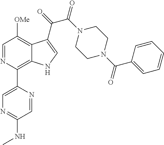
C1=NC(C2=CN=C(NC)C=N2)=C2C(=C1[OMe])C(C(=O)C(N1CCN(C(C3=CC=CC=C3)=O)CC1)=O)=CN2
